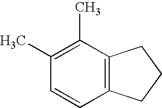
C1=CC2=C(C(C)=C1C)CCC2
